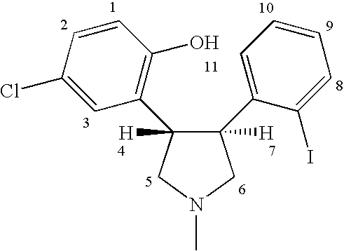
C1(C2([H])C(C3=CC=CC=C3I)([H])CN(C)C2)=C(O)C=CC(Cl)=C1
